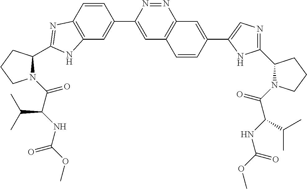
C12=C(C=CC(C3=CC4=C(N=N3)C=C(C3=CN=C(C5N(C(=O)C(NC(OC)=O)C(C)C)CCC5)N3)C=C4)=C1)N=C(C1CCCN1C(C(NC(OC)=O)C(C)C)=O)N2
